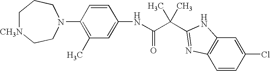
N(C(C(C)(C)C1=NC2=C(C=C(Cl)C=C2)N1)=O)C1=CC(C)=C(N2CCC[CH3N]CC2)C=C1
